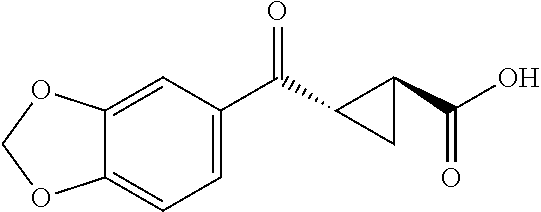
C1=C(C(C2CC2C(O)=O)=O)C=C2C(=C1)OCO2
